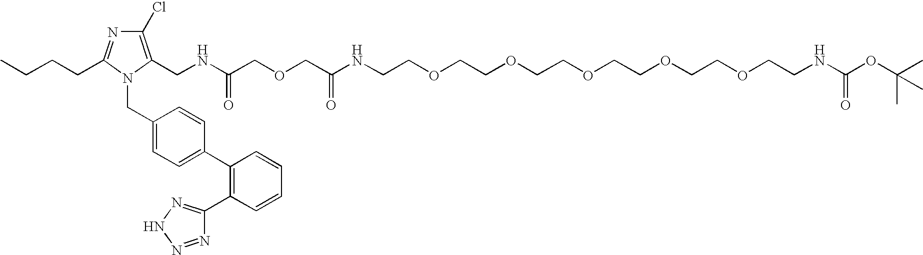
C(COCCOCCOCCOCCOCCNC(OC(C)(C)C)=O)NC(COCC(NCC1=C(Cl)N=C(CCCC)N1CC1=CC=C(C2=C(C3=NNN=N3)C=CC=C2)C=C1)=O)=O
